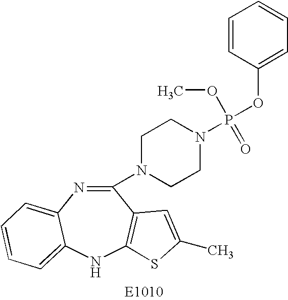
C1(N2CCN(P(OC3=CC=CC=C3)(OC)=O)CC2)=NC2=CC=CC=C2NC2=C1C=C(C)S2
